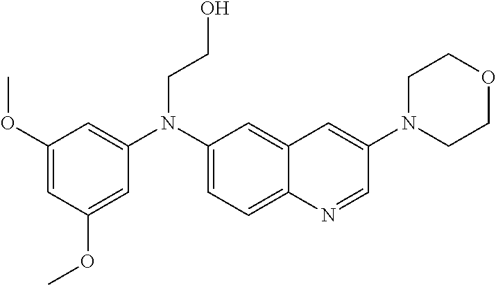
C1=C2C(=CC(N(CCO)C3=CC(OC)=CC(OC)=C3)=C1)C=C(N1CCOCC1)C=N2
